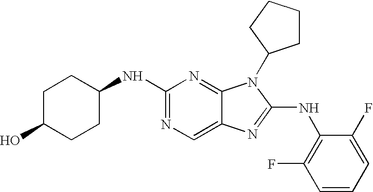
C1(NC2=NC=C3C(=N2)N(C2CCCC2)C(NC2=C(F)C=CC=C2F)=N3)CCC(O)CC1
